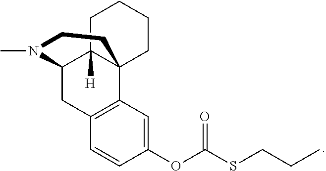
C1=CC(OC(SCCC)=O)=CC2=C1CC1C3([H])C2(CCCC3)CCN1C
